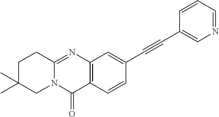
C12=NC3=C(C(=O)N1CC(C)(C)CC2)C=CC(C#CC1=CN=CC=C1)=C3
